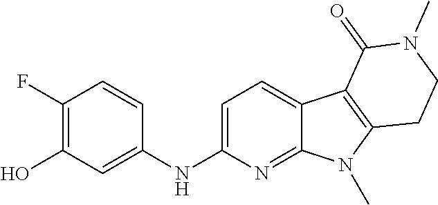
C1(NC2=CC(O)=C(F)C=C2)=CC=C2C(=N1)N(C)C1=C2C(=O)N(C)CC1
